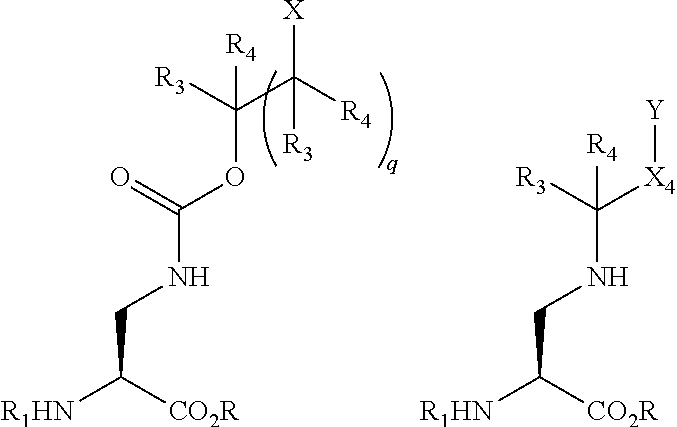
[CO2R]C([R1HN])CNC(OC(C([R4])([X])[R3])([R3])[R4])=O.[CO2R]C([R1HN])CNC([R3])([X4][Y])[R4]
